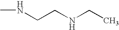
CNCCNCC
